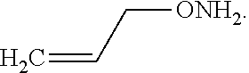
C([ONH2])C=C
